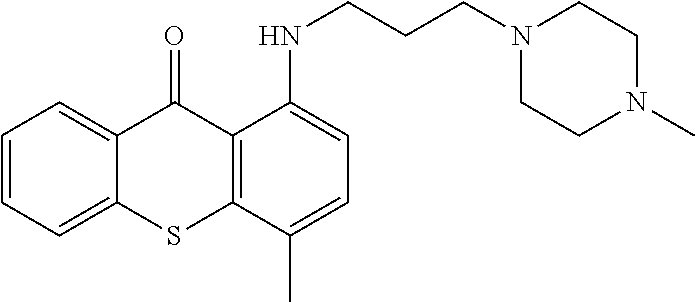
C1=CC=C2C(=C1)C(=O)C1=C(S2)C(C)=CC=C1NCCCN1CCN(C)CC1
